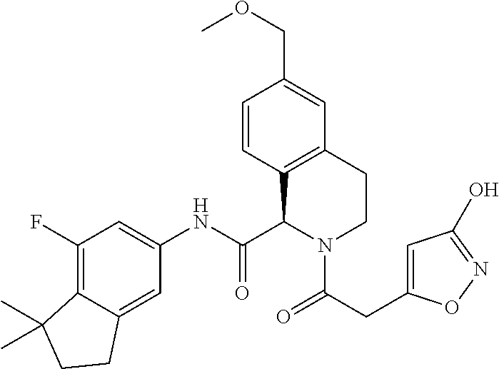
C1=CC2=C(C=C1COC)CCN(C(CC1=CC(O)=NO1)=O)C2C(NC1=CC(F)=C2C(=C1)CCC2(C)C)=O
